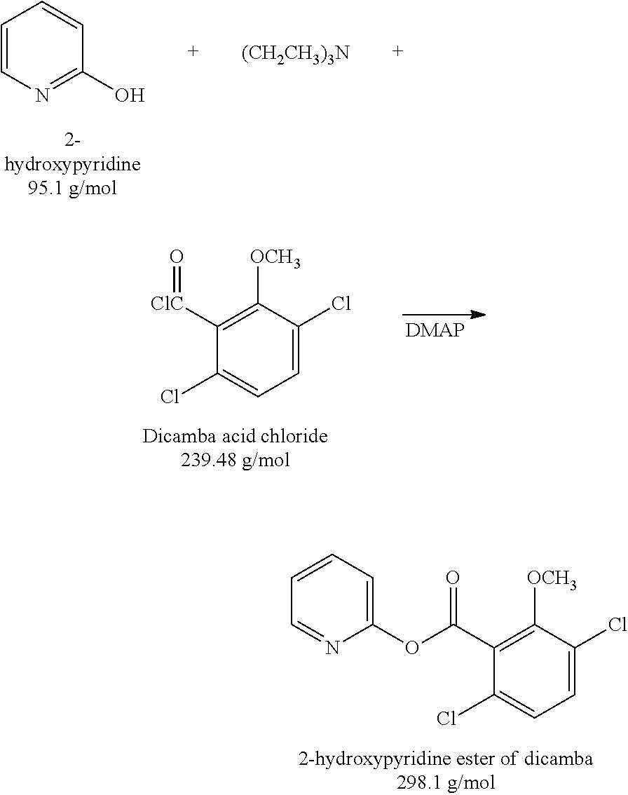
C1=C(Cl)C([OCH3])=C([ClC]=O)C(Cl)=C1.C1=C(Cl)C([OCH3])=C(C(=O)OC2=CC=CC=N2)C(Cl)=C1.C1=CN=C(O)C=C1.[(CH2CH3)3N]
